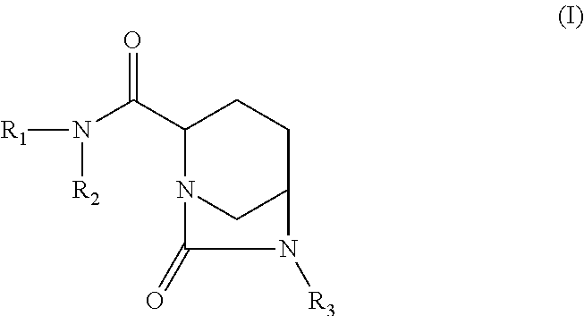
C1(C(N([R2])[R1])=O)N2CC(CC1)N([R3])C2=O
